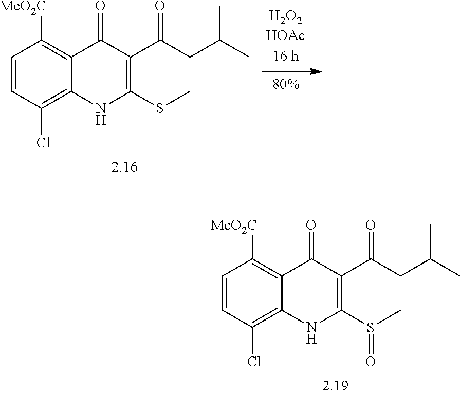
C1=CC(Cl)=C2C(=C1[MeO2C])C(=O)C(C(CC(C)C)=O)=C(S(C)=O)N2.C1=CC(Cl)=C2C(=C1[MeO2C])C(=O)C(C(CC(C)C)=O)=C(SC)N2
